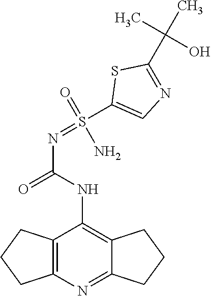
N(C(=O)NC1=C2C(=NC3=C1CCC3)CCC2)=S(C1=CN=C(C(C)(C)O)S1)(=O)N
